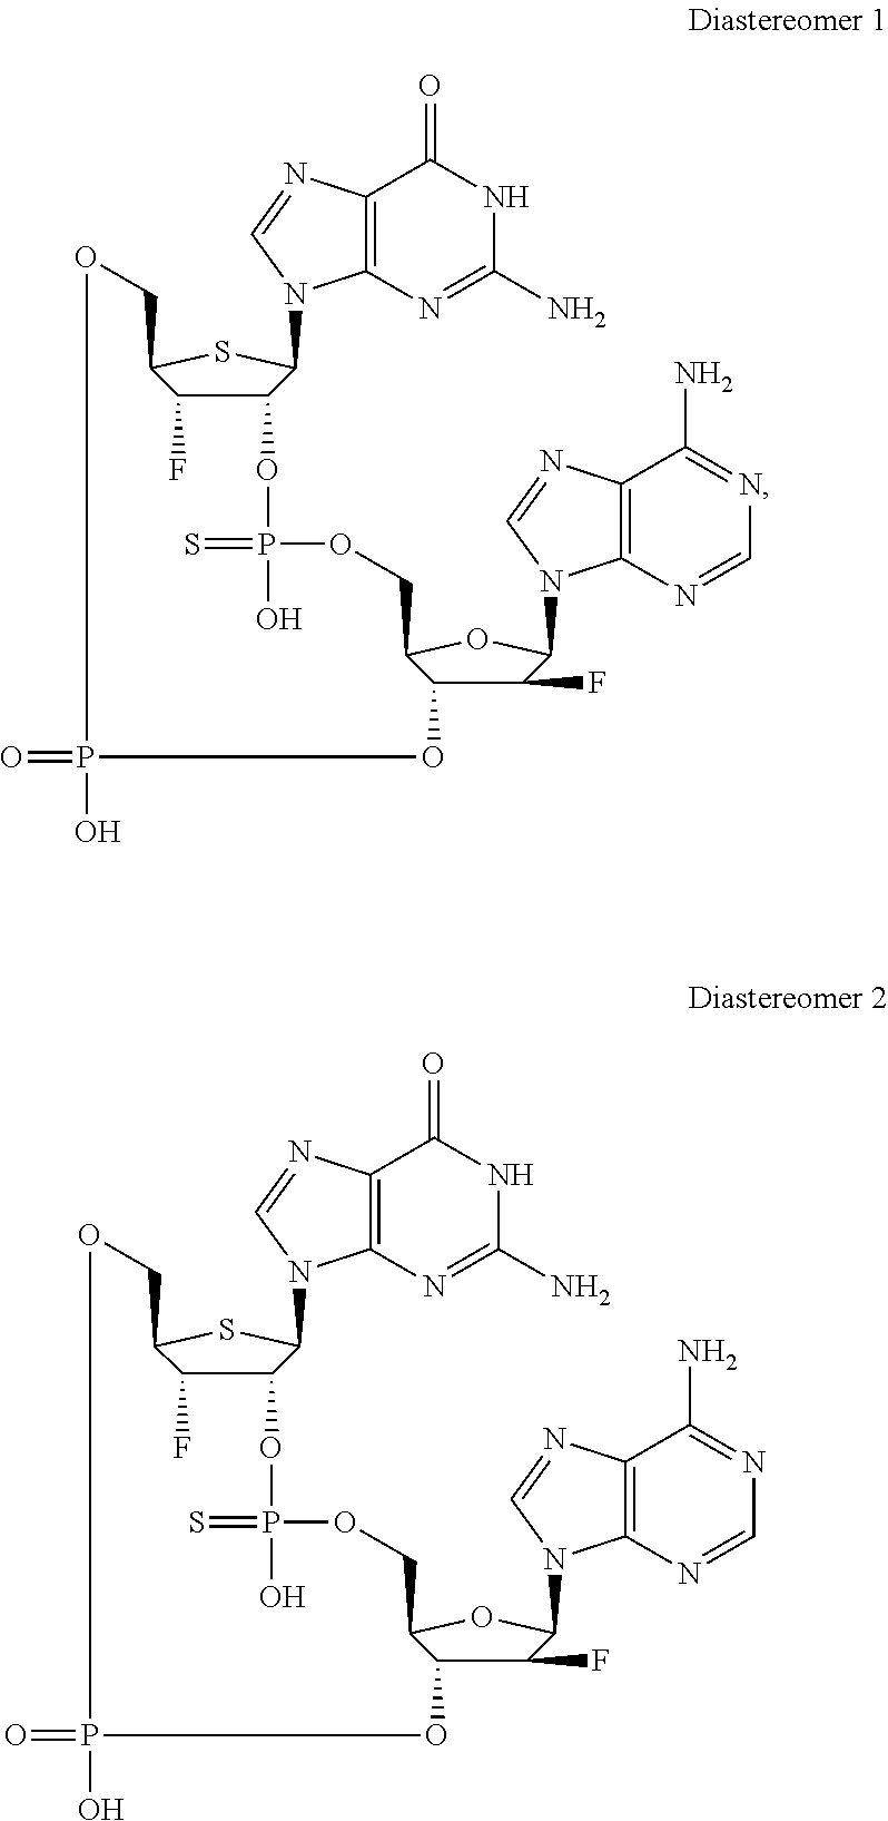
C12C(F)C(SC1N1C3=C(C(=O)NC(N)=N3)N=C1)COP(=O)(O)OC1C(F)C(N3C4=C(C(N)=NC=N4)N=C3)OC1COP(O)(=S)O2.C12C(F)C(SC1N1C3=C(C(=O)NC(N)=N3)N=C1)COP(=O)(O)OC1C(F)C(N3C4=C(C(N)=NC=N4)N=C3)OC1COP(O)(=S)O2
